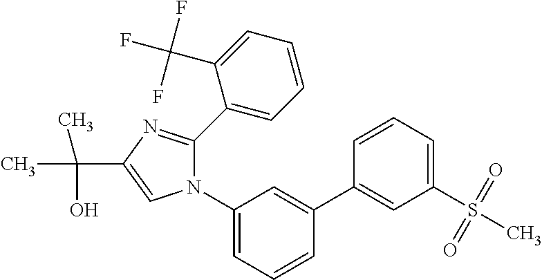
N1(C2=CC=CC(C3=CC(S(=O)(=O)C)=CC=C3)=C2)C(C2=CC=CC=C2C(F)(F)F)=NC(C(O)(C)C)=C1
